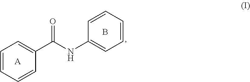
C1=CC=CC(C(NC2=CC=CC=C2)=O)=C1.[A].B
